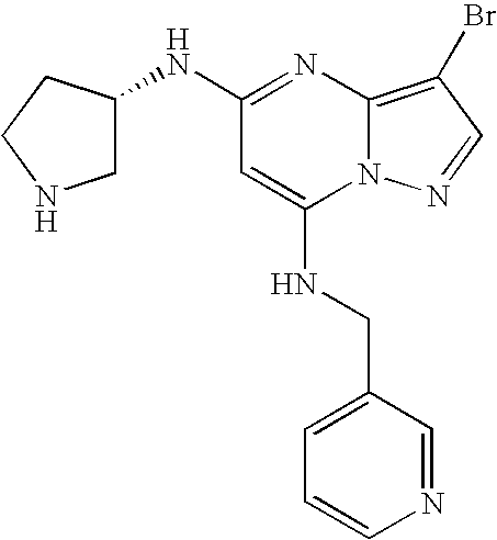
C1(NC2CNCC2)=NC2=C(Br)C=NN2C(NCC2=CC=CN=C2)=C1
